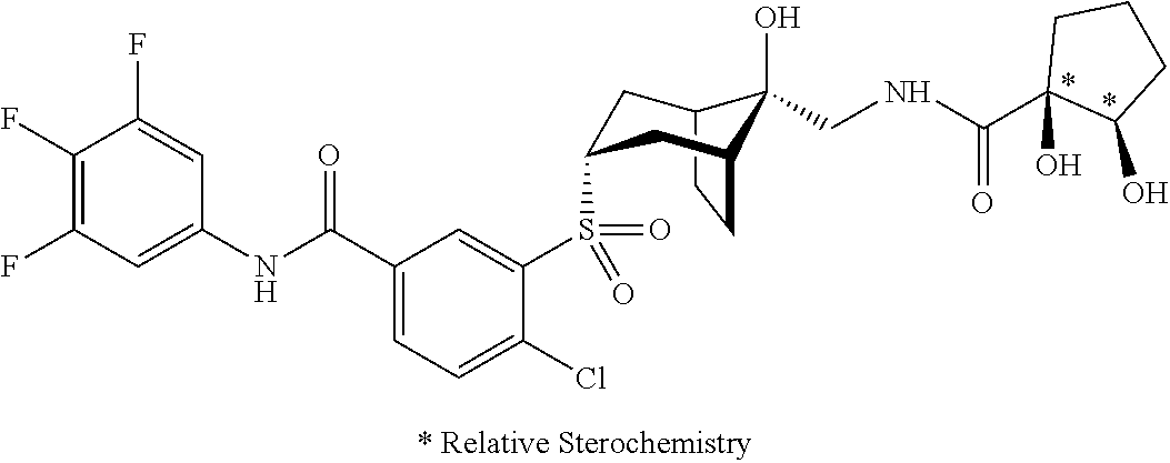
C12CCC(CC(S(C3=CC(C(NC4=CC(F)=C(F)C(F)=C4)=O)=CC=C3Cl)(=O)=O)C1)C2(O)CNC(C1(O)C(O)CCC1)=O
